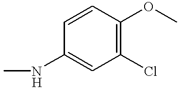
C1(Cl)=C(OC)C=CC(NC)=C1
